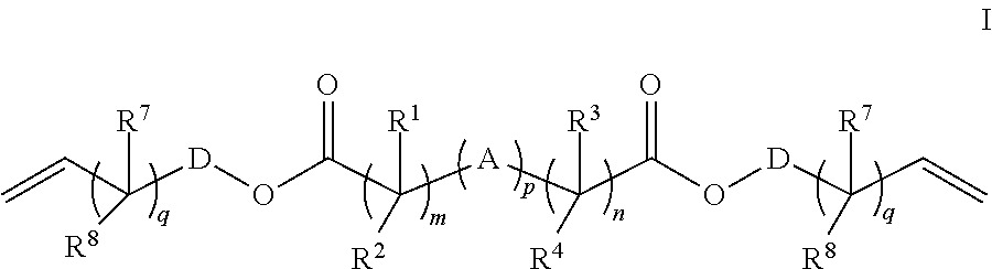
C=CC([D]OC(C([A]C(C(O[D]C(C=C)([R7])[R8])=O)([R3])[R4])([R1])[R2])=O)([R7])[R8]
